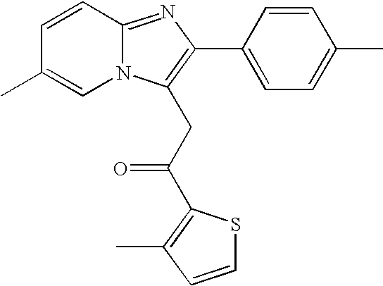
C1=CC2=NC(C3=CC=C(C)C=C3)=C(CC(=O)C3=C(C)C=CS3)N2C=C1C
